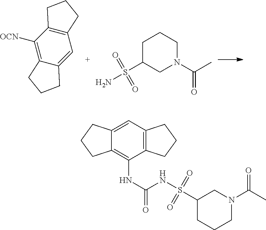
C12=C(C([OCN])=C3C(=C1)CCC3)CCC2.C1C(S(N)(=O)=O)CN(C(C)=O)CC1.C1C(S(NC(NC2=C3C(=CC4=C2CCC4)CCC3)=O)(=O)=O)CN(C(C)=O)CC1
